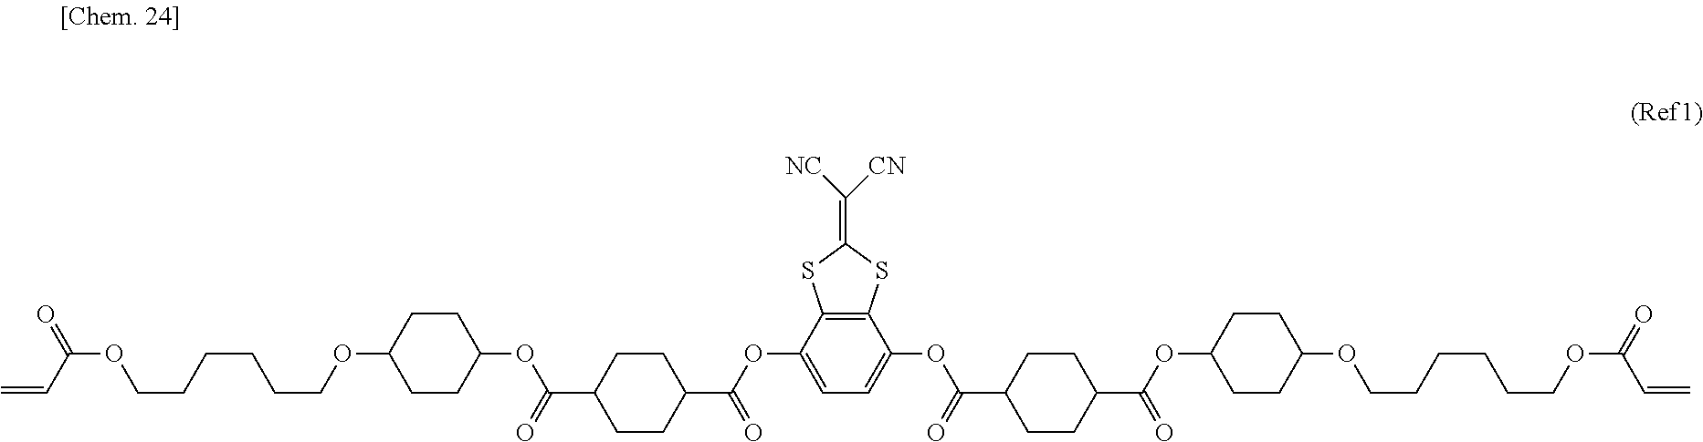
C1=C(OC(=O)C2CCC(C(OC3CCC(OCCCCCCOC(C=C)=O)CC3)=O)CC2)C2=C(C(OC(=O)C3CCC(C(OC4CCC(OCCCCCCOC(C=C)=O)CC4)=O)CC3)=C1)SC(=C([CN])[NC])S2
